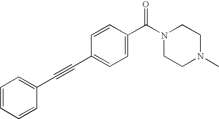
C1=CC=CC(C#CC2=CC=C(C(N3CCN(C)CC3)=O)C=C2)=C1
